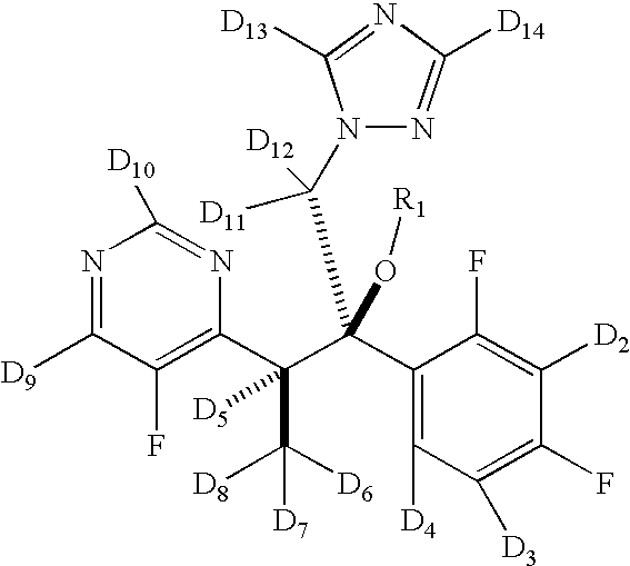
N1=C([D9])C(F)=C(C(C(C2=C([D4])C([D3])=C(F)C([D2])=C2F)(O[R1])C(N2N=C([D14])N=C2[D13])([D11])[D12])(C([D8])([D6])[D7])[D5])N=C1[D10]
